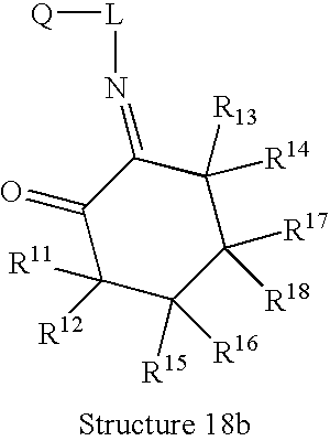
C1(=O)C([R11])([R12])C([R15])([R16])C([R17])([R18])C([R13])([R14])C1=N[L][Q]
